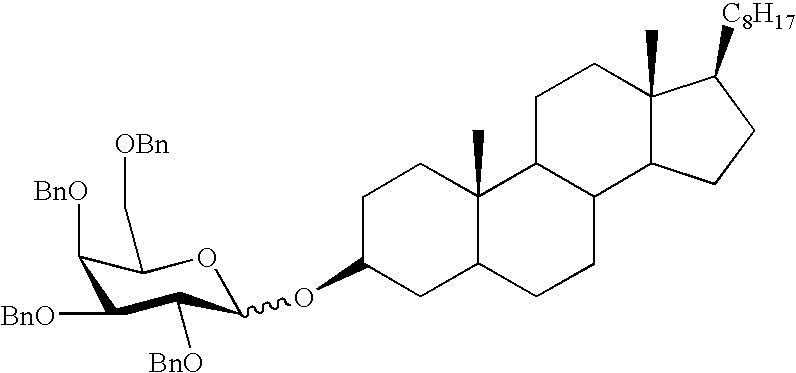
C1C(OC2C([BnO])C([BnO])C([BnO])C(C[OBn])O2)CC2C(C)(C1)C1C(CC2)C2C(C)(CC1)C([C8H17])CC2
